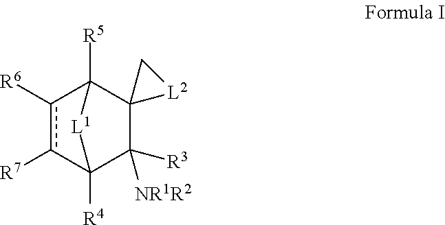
C1([R3])([NR1R2])C2([R4])c([R7])c([R6])C([R5])([L1]2)C12[L2]C2
